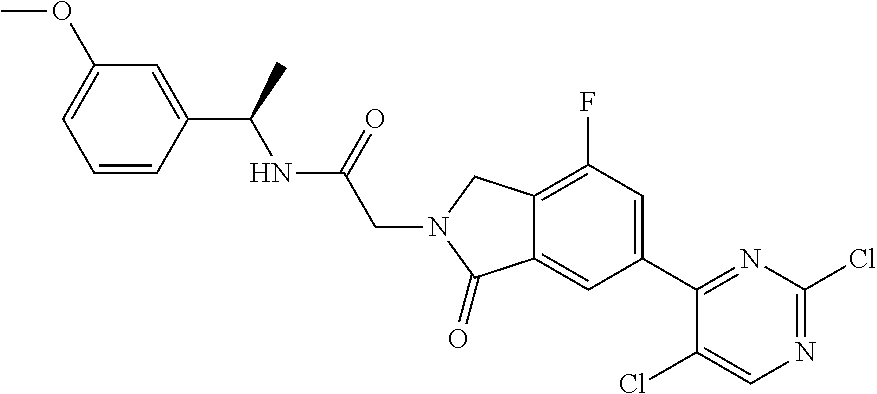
N(C(=O)CN1C(=O)C2=CC(C3=NC(Cl)=NC=C3Cl)=CC(F)=C2C1)C(C)C1=CC(OC)=CC=C1
